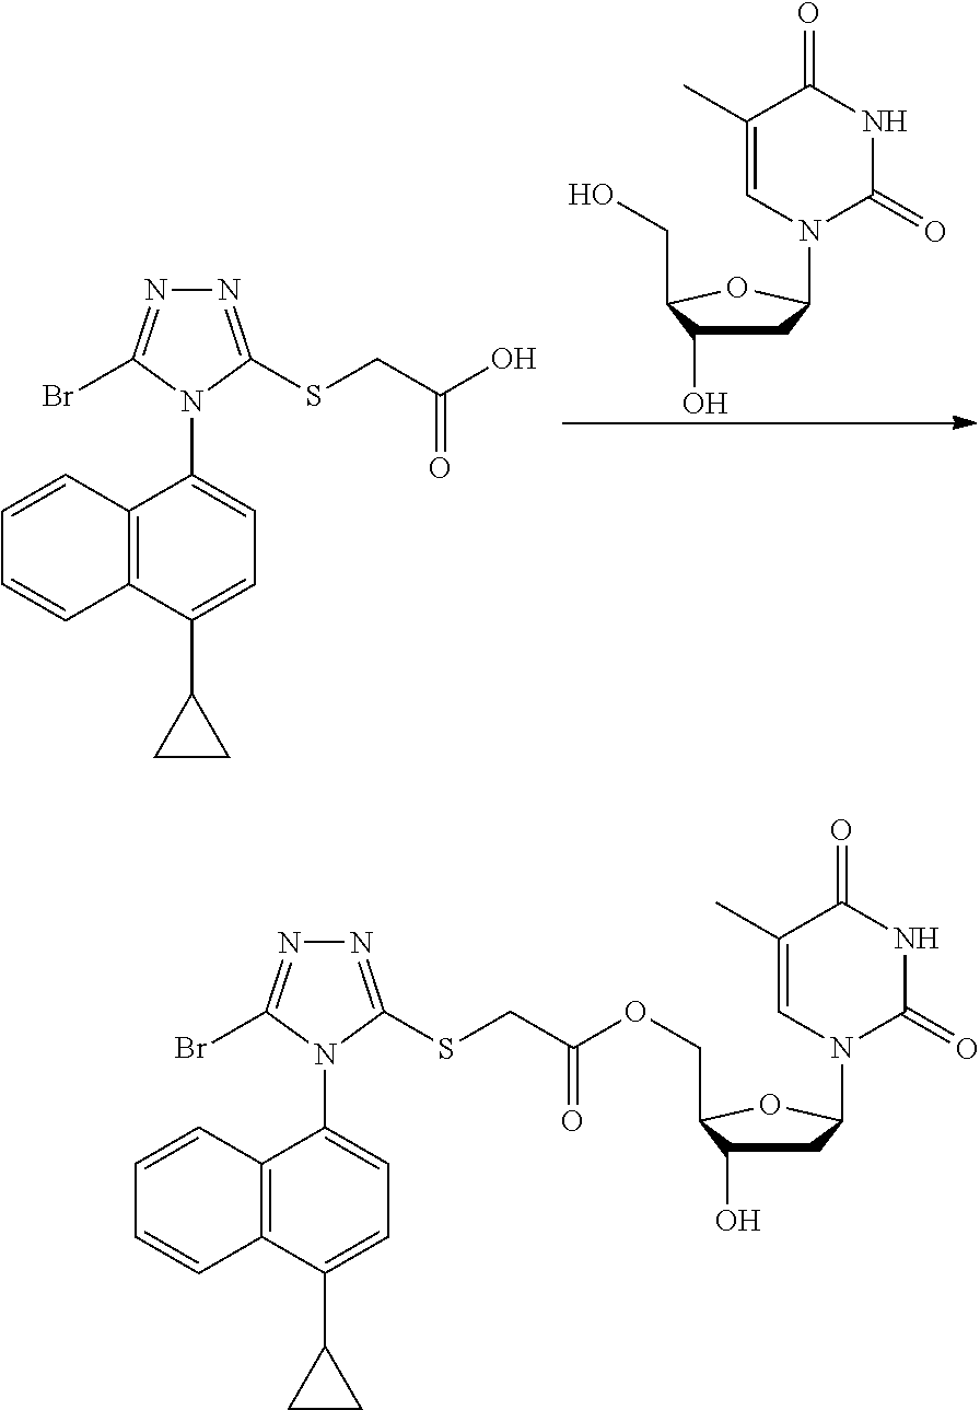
C12=C(C(C3CC3)=CC=C1N1C(SCC(O)=O)=NN=C1Br)C=CC=C2.C1C(O)C(CO)OC1N1C=C(C)C(=O)NC1=O.C12=C(C(C3CC3)=CC=C1N1C(SCC(=O)OCC3C(O)CC(N4C=C(C)C(=O)NC4=O)O3)=NN=C1Br)C=CC=C2
